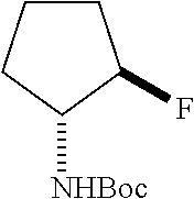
C1CCC([NHBoc])C1F
